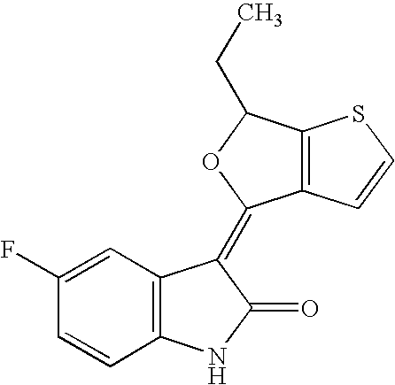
C1(F)=CC2=C(C=C1)NC(=O)C2=C1C2=C(C(CC)O1)SC=C2
